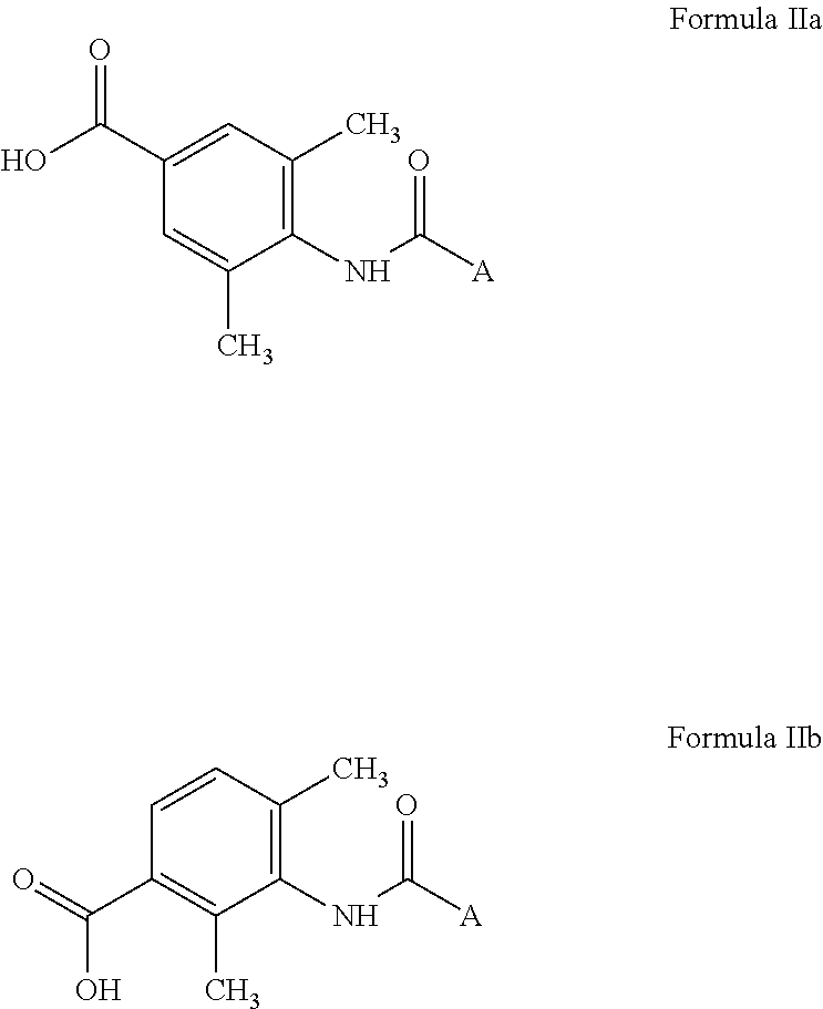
O=C(C1=CC(C)=C(NC([A])=O)C(C)=C1)O.C1=CC(C)=C(NC([A])=O)C(C)=C1C(=O)O
